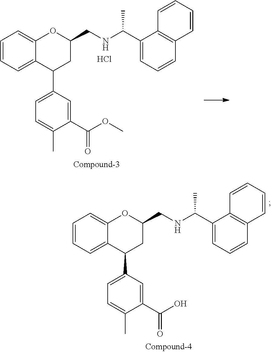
N(CC1OC2=CC=CC=C2C(C2=CC=C(C)C(C(OC)=O)=C2)C1)C(C1=CC=CC2=C1C=CC=C2)C.Cl.N(CC1OC2=CC=CC=C2C(C2=CC=C(C)C(C(O)=O)=C2)C1)C(C1=CC=CC2=C1C=CC=C2)C
